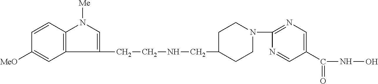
C1(CCNCC2CCN(C3=NC=C(C(NO)=O)C=N3)CC2)=CN([Me])C2=C1C=C([MeO])C=C2
